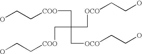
C(C(C[OCO]CCO)(C[OCO]CCO)C[COO]CCO)[COO]CCO
